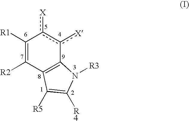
C1([R1])=C([R2])C2=C(c([X])c1[X])N([R3])C([R4])=C2[R5]
